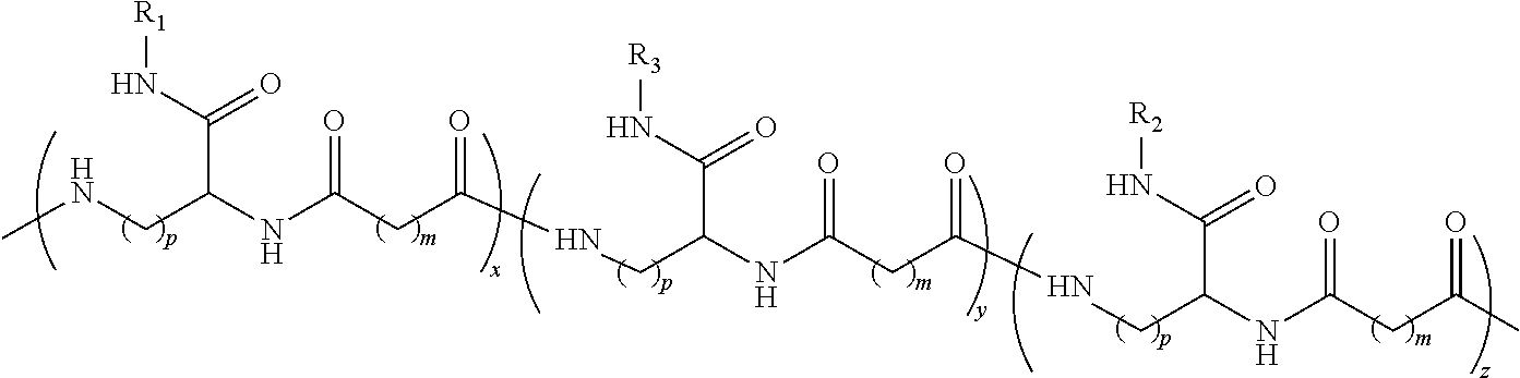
CNCC(NC(CC(NCC(NC(CC(NCC(NC(CC(C)=O)=O)C(N[R2])=O)=O)=O)C(N[R3])=O)=O)=O)C(N[R1])=O
